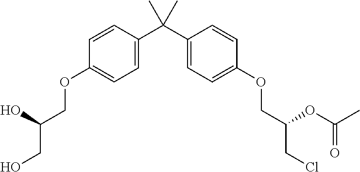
C1=C(C(C2=CC=C(OCC(CCl)OC(C)=O)C=C2)(C)C)C=CC(OCC(CO)O)=C1
